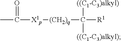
CC(=O)[X1p][(CH2)q]C([R1])([((C1-C3)alkyl)])[((C1-C3)alkyl)]
